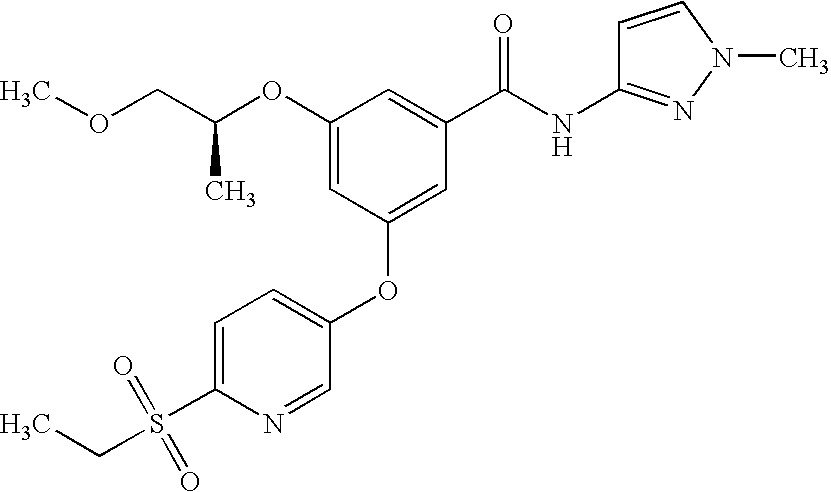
C(OC1=CC(OC2=CC=C(S(=O)(=O)CC)N=C2)=CC(C(NC2=NN(C)C=C2)=O)=C1)(COC)C
